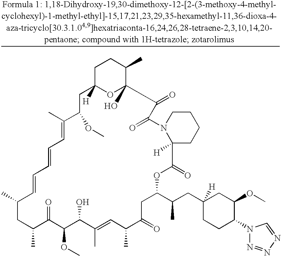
C1C2([H])OC(O)(C(C)C1)C(=O)C(=O)N1C([H])(CCCC1)C(=O)OC(C(CC1([H])CCC(N3N=NN=C3)C(OC)C1)C)CC(=O)C(C)C=C(C)C(O)C(OC)C(=O)C(C)CC(C)C=CC=CC=C(C)C(OC)C2
